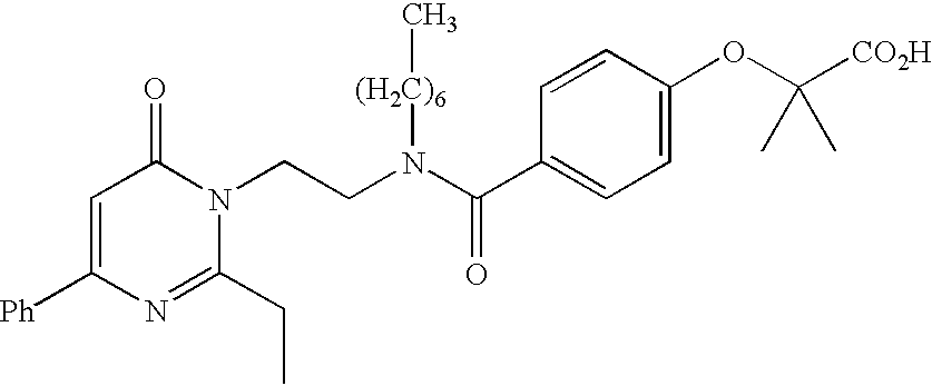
C1=C([Ph])N=C(CC)N(CCN(C(C2=CC=C(OC([CO2H])(C)C)C=C2)=O)[(H2C)6]C)C1=O
